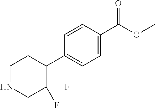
C1(C2CCNCC2(F)F)=CC=C(C(OC)=O)C=C1
